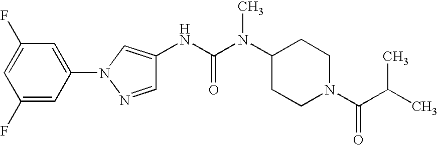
C1(F)=CC(N2C=C(NC(=O)N(C)C3CCN(C(C(C)C)=O)CC3)C=N2)=CC(F)=C1
